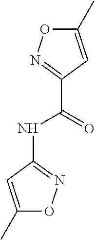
C1(NC(C2=NOC(C)=C2)=O)=NOC(C)=C1
